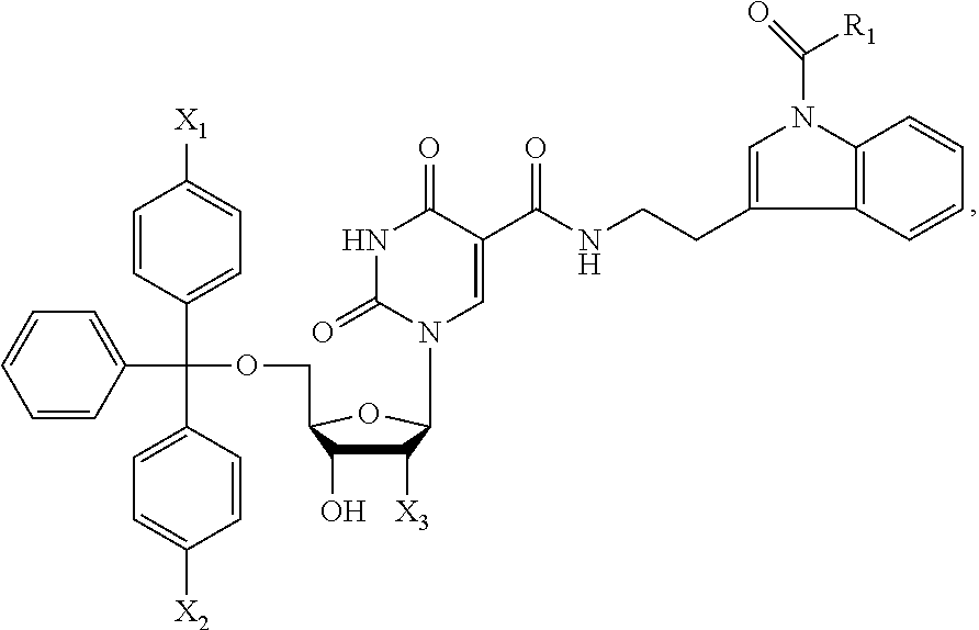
C1([X3])C(O)C(COC(C2=CC=CC=C2)(C2=CC=C([X1])C=C2)C2=CC=C([X2])C=C2)OC1N1C=C(C(NCCC2=CN(C(=O)[R1])C3=C2C=CC=C3)=O)C(=O)NC1=O
